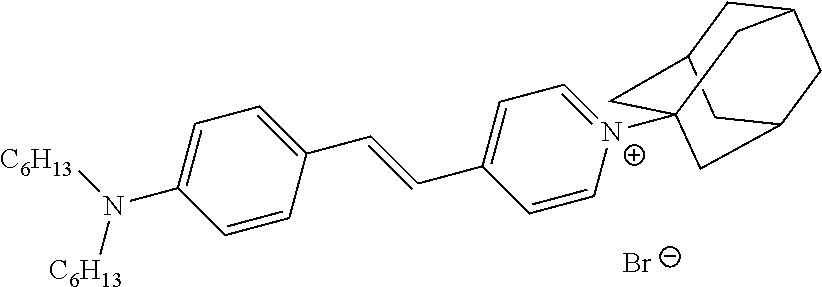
[Br-].[C6H13]N([C6H13])C1=CC=C(C=CC2=CC=[N+](C34CC5CC(CC(C3)C5)C4)C=C2)C=C1
